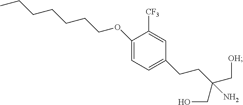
C1(OCCCCCCC)=CC=C(CCC(CO)(C[OH])N)C=C1[CF3]
